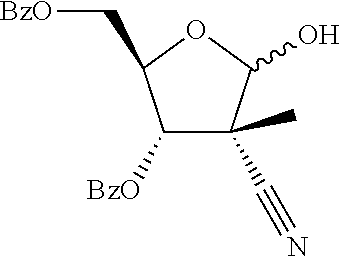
C1([BzO])C(C#N)(C)C(O)OC1C[BzO]
